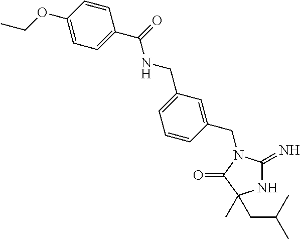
N1C(=N)N(CC2=CC(CNC(C3=CC=C(OCC)C=C3)=O)=CC=C2)C(=O)C1(C)CC(C)C
